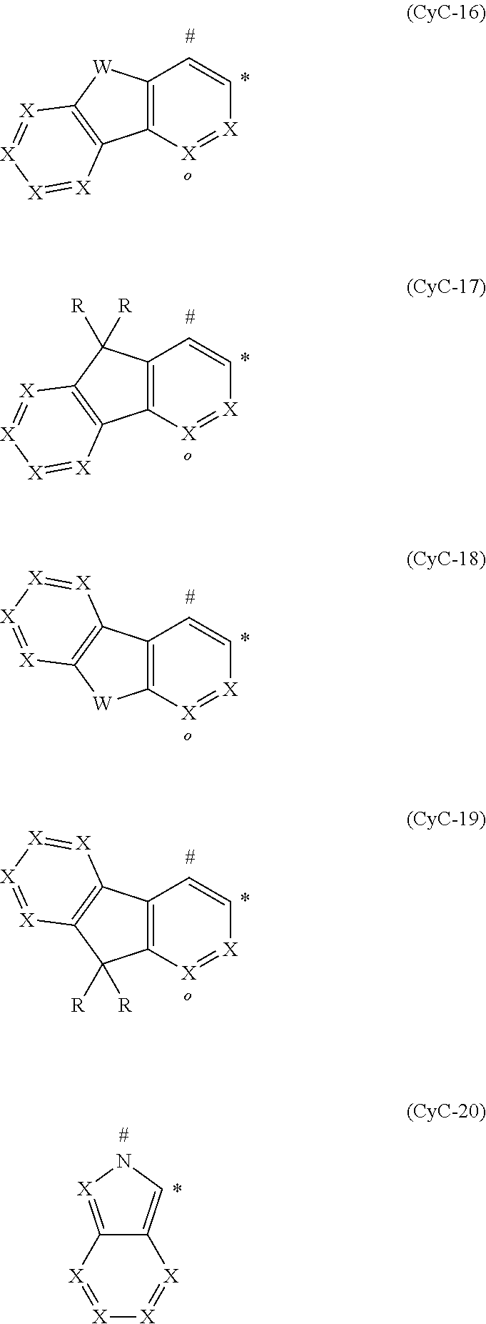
C12=[X]NC=C1[X]=[X][X]=[X]2.[X]1=[X]C=CC2=C1C1=C(C2([R])[R])[X]=[X][X]=[X]1.[X]1=[X]C=CC2=C1C1=C([W]2)[X]=[X][X]=[X]1.[X]1=[X]C=CC2=C1[W]C1=C2[X]=[X][X]=[X]1.[X]1=[X]C=CC2=C1C([R])([R])C1=C2[X]=[X][X]=[X]1
